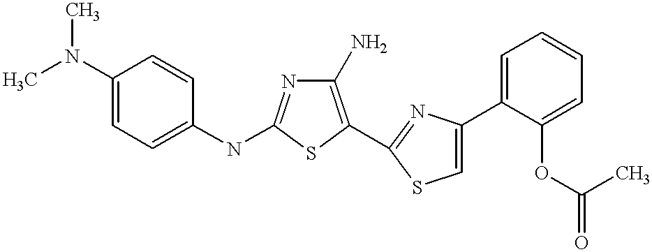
C1(N)=C(C2=NC(C3=CC=CC=C3OC(=O)C)=CS2)SC(NC2=CC=C(N(C)C)C=C2)=N1
